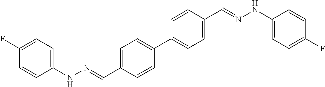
C1(NN=CC2=CC=C(C3=CC=C(C=NNC4=CC=C(F)C=C4)C=C3)C=C2)=CC=C(F)C=C1
